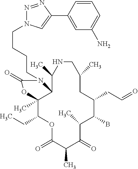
O1C(=O)C(C)C(=O)C(C)C(B)C(CC=O)CC(C)CNC(C)C2C(C)(C1CC)OC(=O)N2CCCCN1N=NC(C2=CC(N)=CC=C2)=C1
